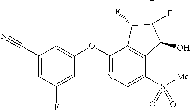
O(C1=NC=C(S([Me])(=O)=O)C2=C1C(F)C(F)(F)C2O)C1=CC(C#N)=CC(F)=C1
